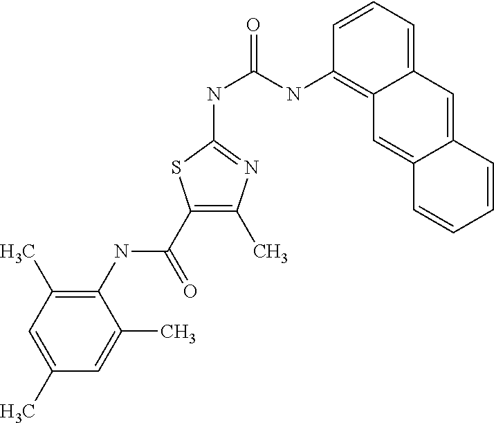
C1(C(=O)NC2=C(C)C=C(C)C=C2C)=C(C)N=C(NC(=O)NC2=C3C(=CC=C2)C=C2C(=C3)C=CC=C2)S1
